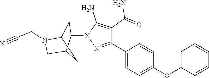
C(#N)CN1CC2CC1CC2N1C(N)=C(C(=O)N)C(C2=CC=C(OC3=CC=CC=C3)C=C2)=N1
